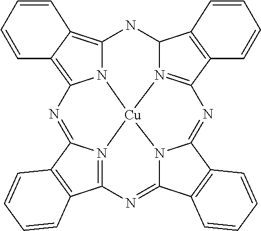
C12N3=C(C4=C1C=CC=C4)N=C1N4C(=NC5=N6C(=NC7=C8C(=C(N2)N7[Cu]346)C=CC=C8)C2=C5C=CC=C2)C2=C1C=CC=C2
